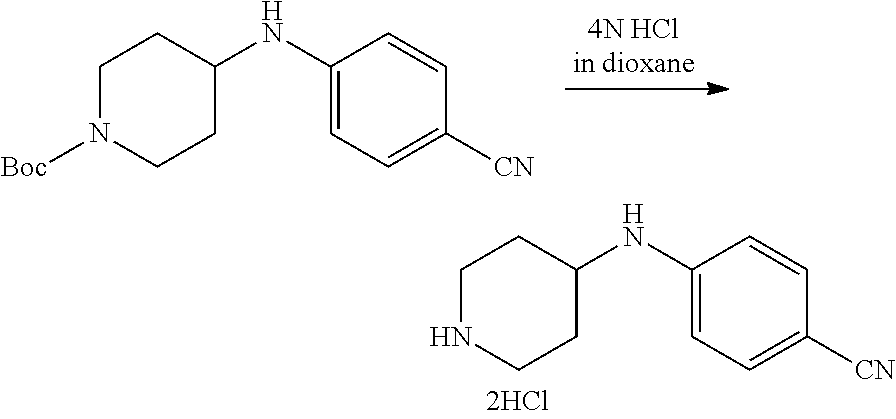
C1(NC2CCNCC2)=CC=C([CN])C=C1.C1(NC2CCN([Boc])CC2)=CC=C([CN])C=C1
